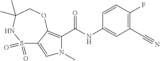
C1=CC(F)=C(C#N)C=C1NC(C1=C2C(=CN1C)S(=O)(=O)NC(C)(C)CO2)=O
